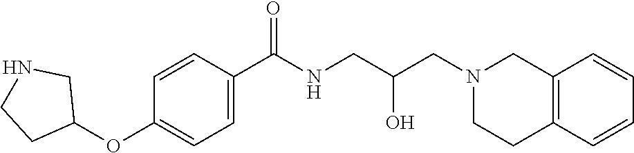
C1=CC(C(NCC(CN2CCC3=C(C2)C=CC=C3)O)=O)=CC=C1OC1CNCC1
